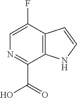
C1=C(F)C2=C(C(C(=O)O)=N1)NC=C2
